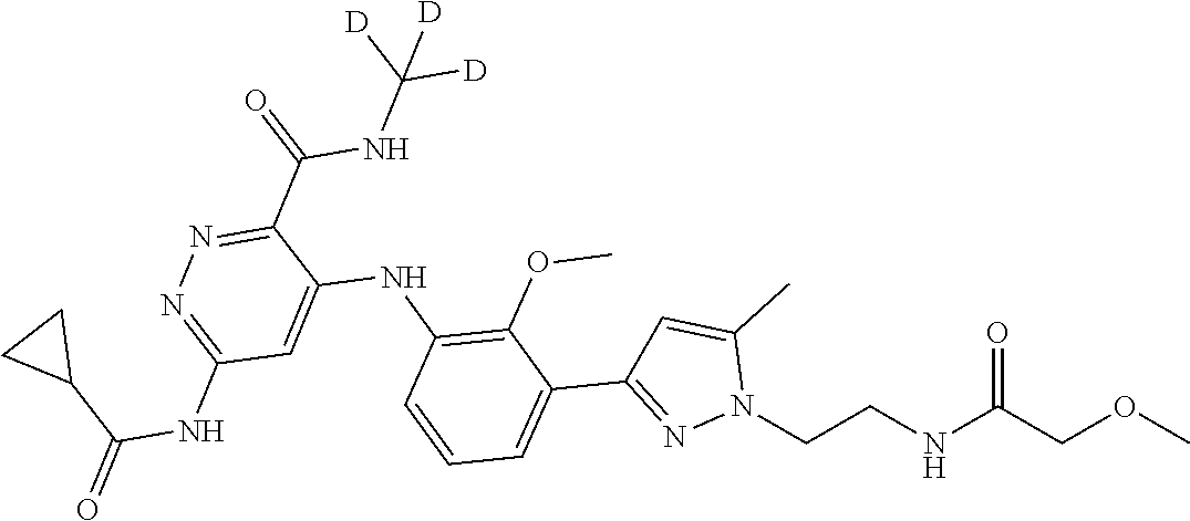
COCC(NCCN1C(C)=CC(C2=CC=CC(NC3=CC(NC(C4CC4)=O)=NN=C3C(NC([D])([D])[D])=O)=C2OC)=N1)=O
